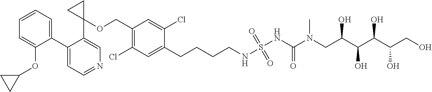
C1(C2=CC=CC=C2OC2CC2)=CC=NC=C1C1(OCC2=C(Cl)C=C(CCCCNS(NC(N(CC(C(C(C(CO)O)O)O)O)C)=O)(=O)=O)C(Cl)=C2)CC1
